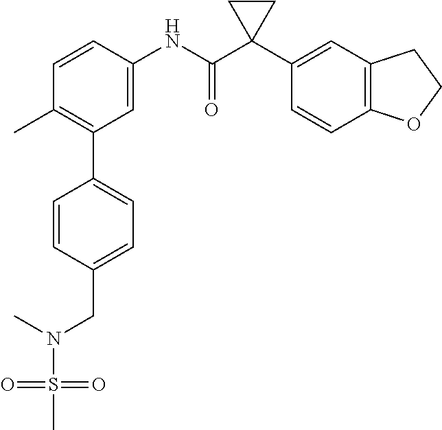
C1=C(NC(C2(C3=CC4=C(C=C3)OCC4)CC2)=O)C=CC(C)=C1C1=CC=C(CN(S(=O)(=O)C)C)C=C1
